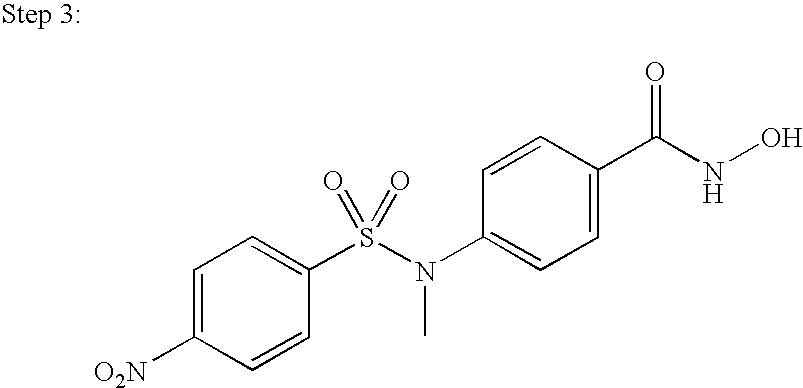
C1=C([O2N])C=CC(S(N(C2=CC=C(C(NO)=O)C=C2)C)(=O)=O)=C1
